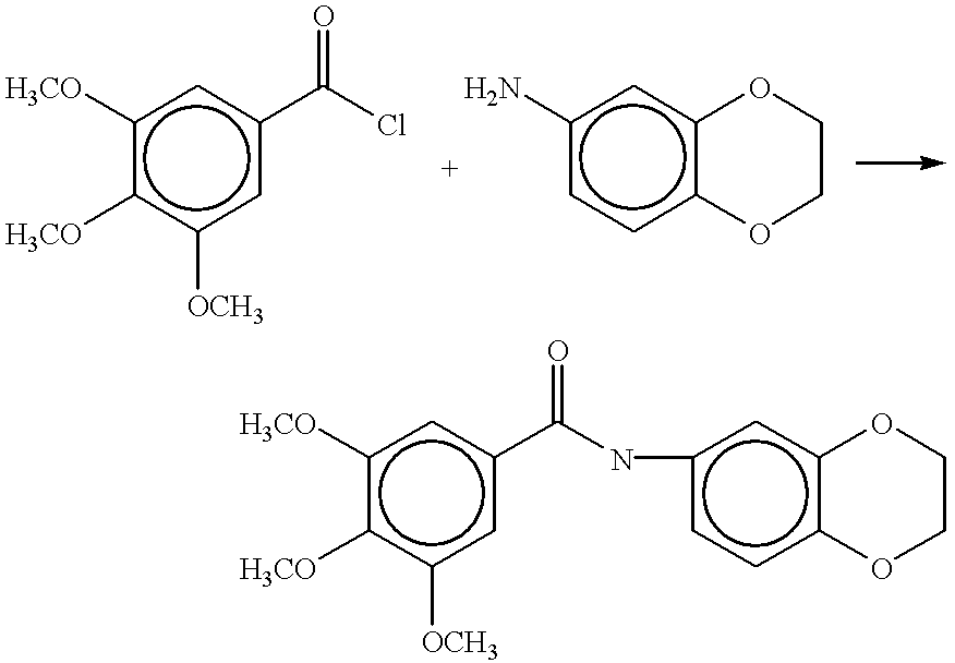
c1([H3CO])c([H3CO])c([OCH3])cc(C(Cl)=O)c1.c1(N)ccc2c(c1)OCCO2.c1([H3CO])c([H3CO])c([OCH3])cc(C(Nc2ccc3c(c2)OCCO3)=O)c1
